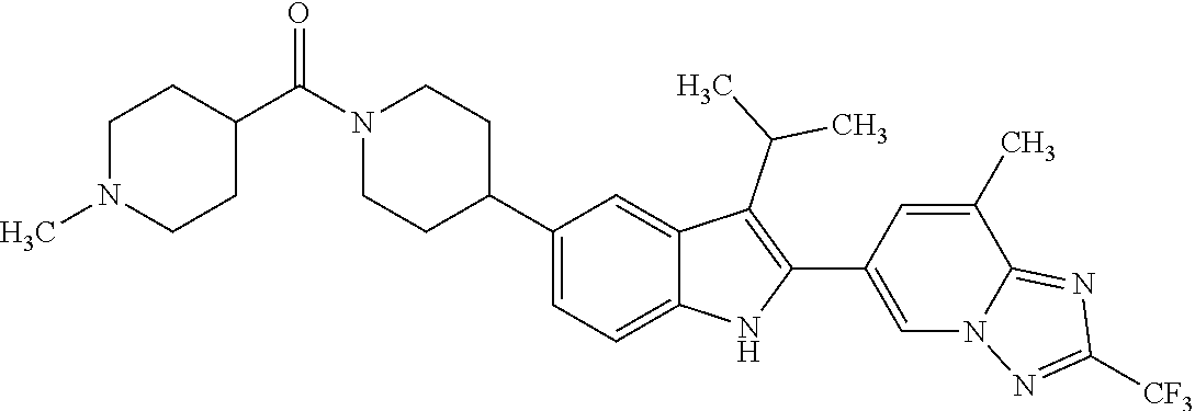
N1(C(C2CCN(C)CC2)=O)CCC(C2=CC=C3C(=C2)C(C(C)C)=C(C2=CN4C(=NC([CF3])=N4)C(C)=C2)N3)CC1
